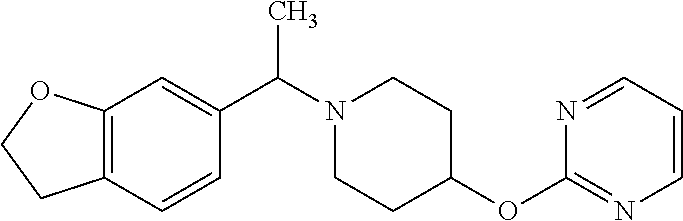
C1CN(C(C2=CC3=C(CCO3)C=C2)C)CCC1OC1=NC=CC=N1
